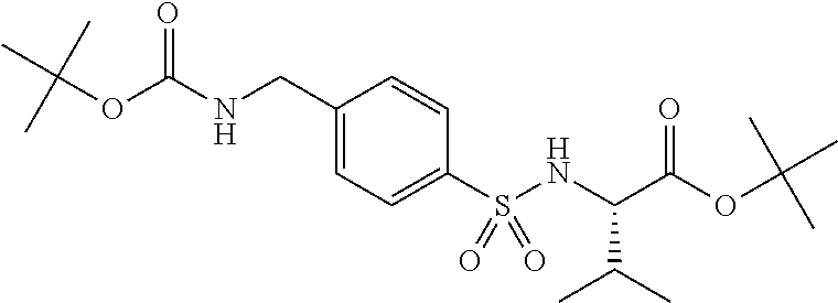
C1=C(CNC(OC(C)(C)C)=O)C=CC(S(NC(C(C)C)C(=O)OC(C)(C)C)(=O)=O)=C1
